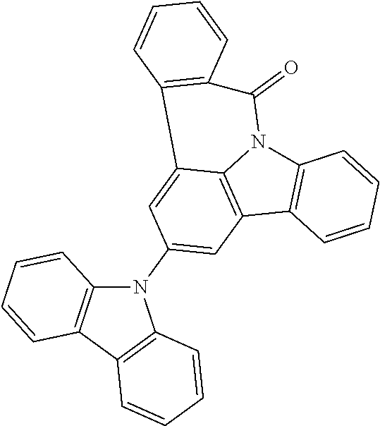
C12=C(C3=C4N1C(=O)C1=C(C4=CC(N4C5=C(C6=C4C=CC=C6)C=CC=C5)=C3)C=CC=C1)C=CC=C2
